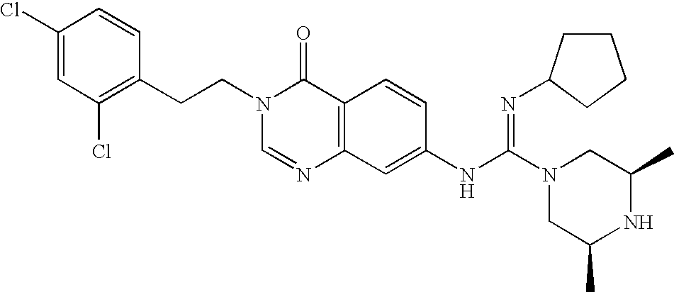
C1(Cl)=CC(Cl)=C(CCN2C=NC3=C(C2=O)C=CC(NC(N2CC(C)NC(C)C2)=NC2CCCC2)=C3)C=C1
